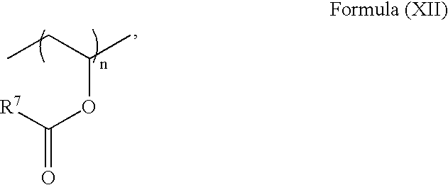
CCC(OC([R7])=O)C
